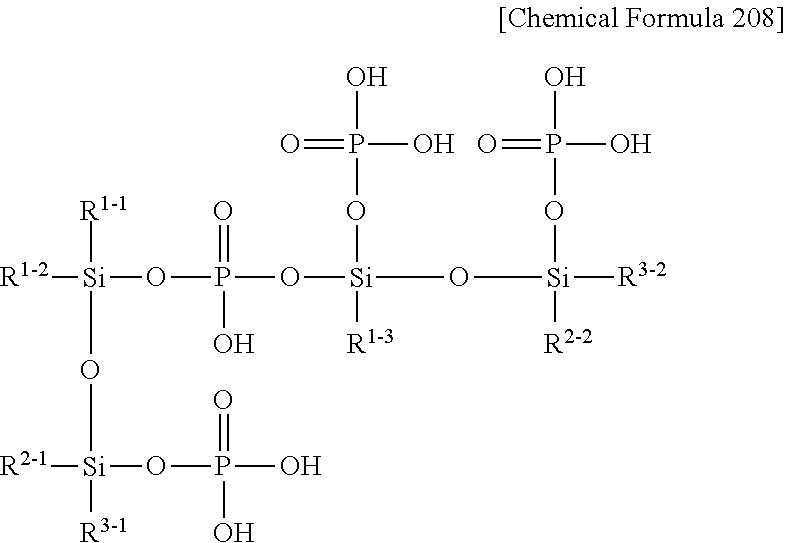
[R1-2][Si]([R1-1])(O[Si]([R2-1])([R3-1])OP(O)(O)=O)OP(=O)(O[Si](OP(=O)(O)O)([R1-3])O[Si](OP(=O)(O)O)([R2-2])[R3-2])O
